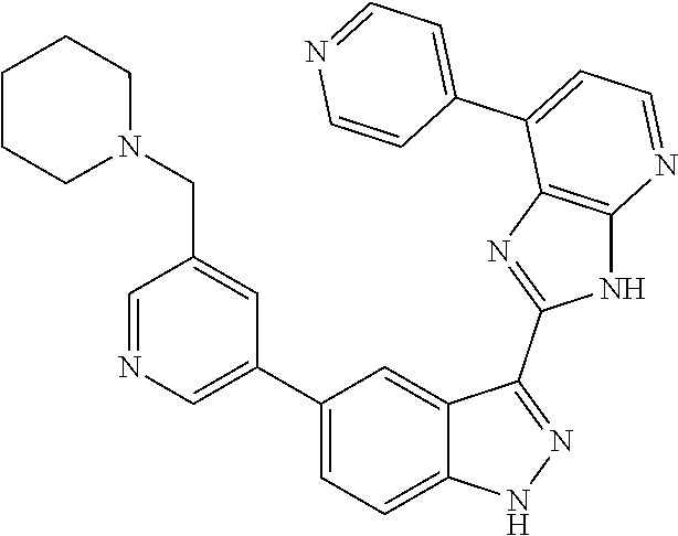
C1=NC=C(C2=CC=C3C(=C2)C(C2=NC4=C(N2)N=CC=C4C2=CC=NC=C2)=NN3)C=C1CN1CCCCC1
